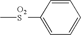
C[O2S]C1=CC=CC=C1
